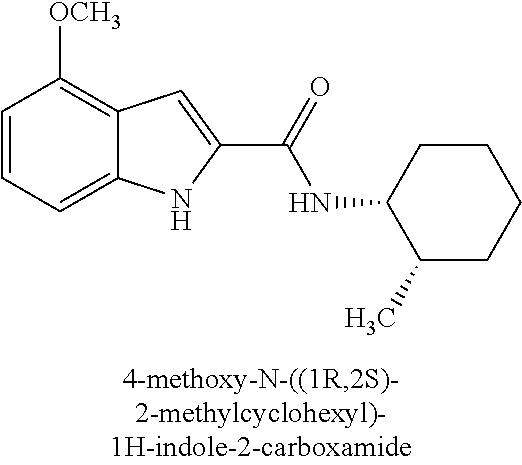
C12=CC=CC([OCH3])=C1C=C(C(=O)NC1C(C)CCCC1)N2
